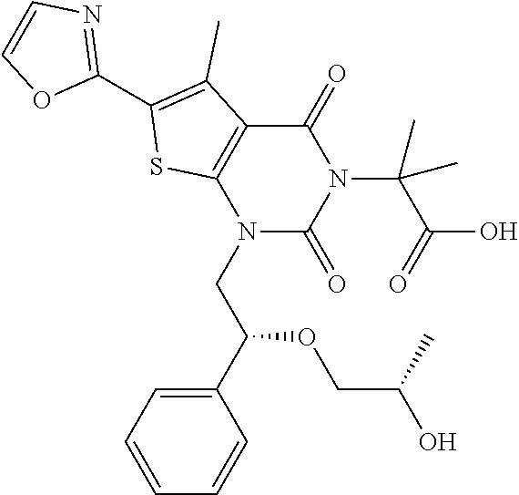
N1(CC(C2=CC=CC=C2)OCC(O)C)C(=O)N(C(C(=O)O)(C)C)C(=O)C2=C1SC(C1=NC=CO1)=C2C
